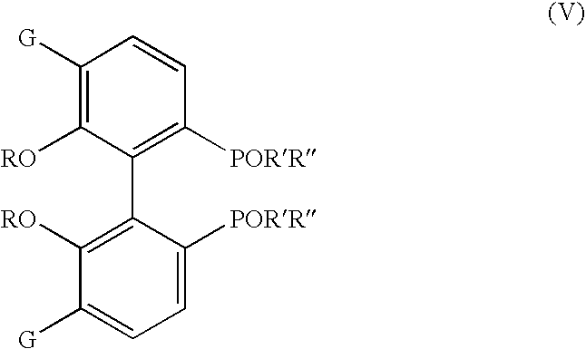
C1([PORR])=CC=C([G])C([RO])=C1C1=C([PORR])C=CC([G])=C1[RO]
